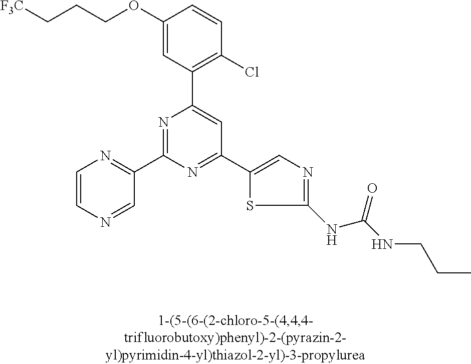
C1(OCCC[F3C])=CC(C2=CC(C3=CN=C(NC(NCCC)=O)S3)=NC(C3=NC=CN=C3)=N2)=C(Cl)C=C1
